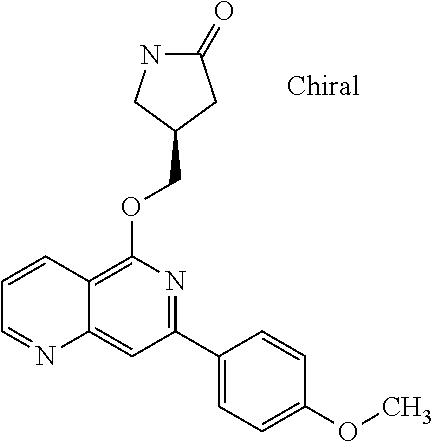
O(C1=C2C(=CC(C3=CC=C(OC)C=C3)=N1)N=CC=C2)CC1CC(=O)NC1
